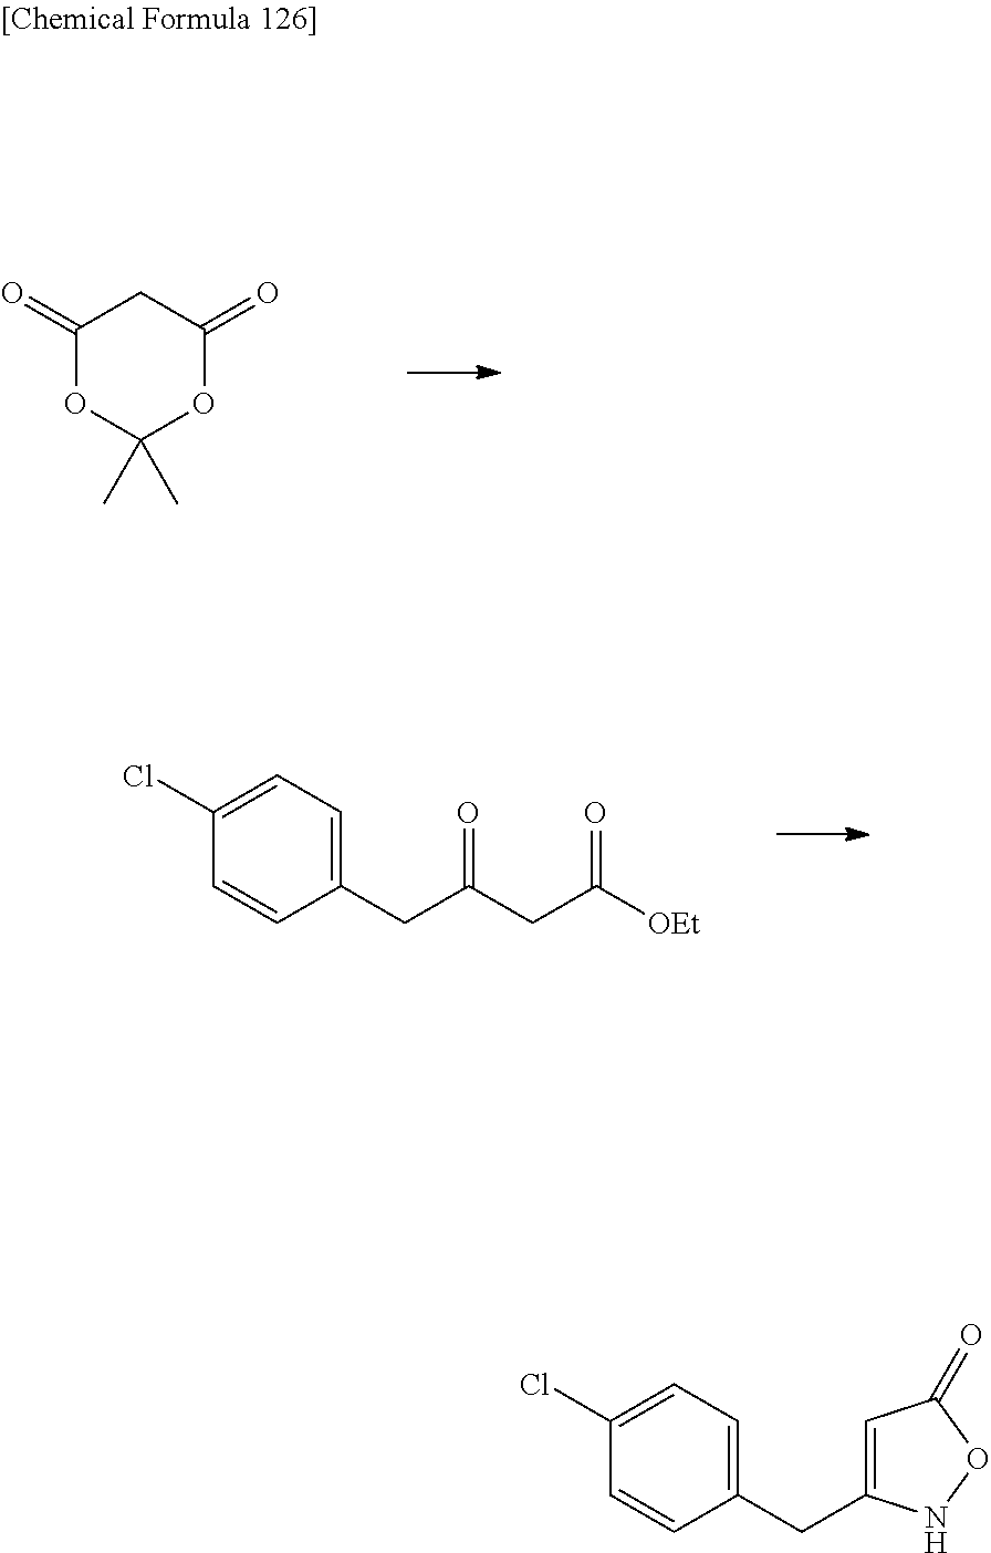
C1(=O)OC(C)(C)OC(=O)C1.C1(Cl)=CC=C(CC(=O)CC(=O)[OEt])C=C1.C1(Cl)=CC=C(CC2=CC(=O)ON2)C=C1
